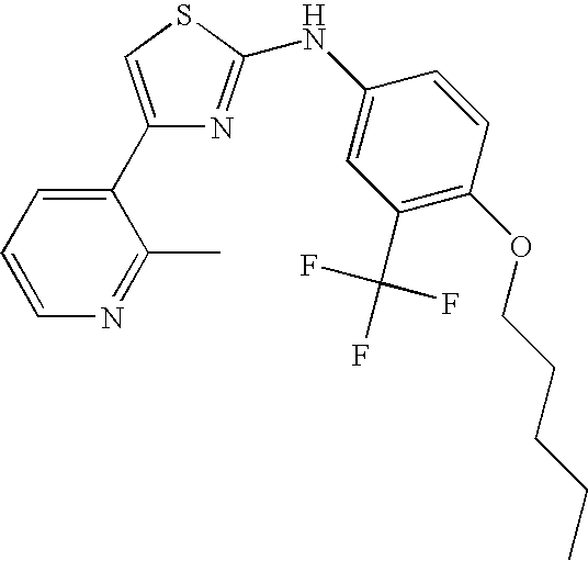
C1(C2=CC=CN=C2C)=CSC(NC2=CC(C(F)(F)F)=C(OCCCCC)C=C2)=N1
